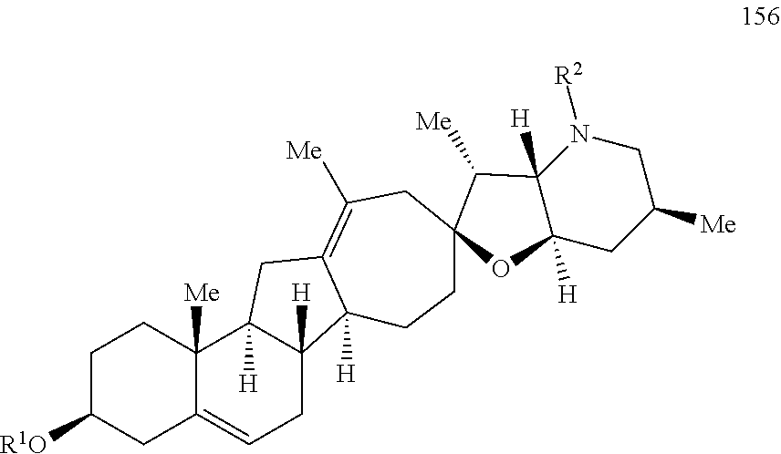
C1C([R1O])CC2=CCC3([H])C([H])(C2([Me])C1)CC1=C([Me])CC2(C([Me])C4([H])N([R2])CC([Me])CC4([H])O2)CCC31[H]
